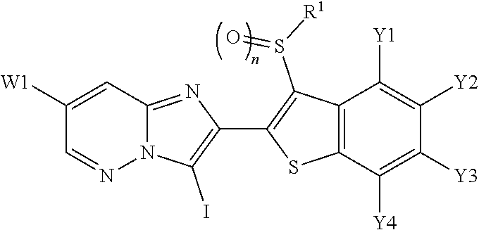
N12C(=NC(C3=C(S(=O)[R1])C4=C(S3)C([Y4])=C([Y3])C([Y2])=C4[Y1])=C1I)C=C([W1])C=N2
